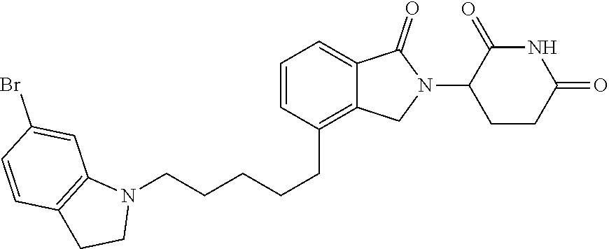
N1(CCCCCC2=C3C(=CC=C2)C(=O)N(C2CCC(=O)NC2=O)C3)C2=C(CC1)C=CC(Br)=C2
